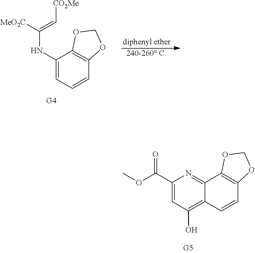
[diphenyl ether].[240-260 C].C1(NC([MeO2C])=C[CO2Me])=CC=CC2=C1OCO2.C12=NC(C(OC)=O)=CC(O)=C1C=CC1=C2OCO1
